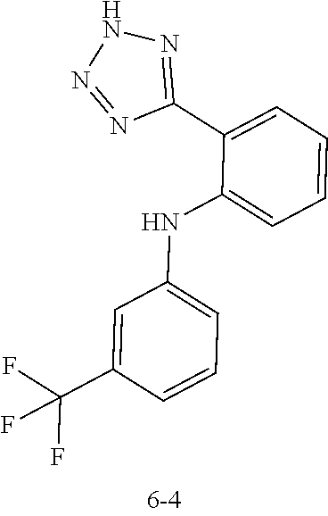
C1=C(C(F)(F)F)C=CC=C1NC1=CC=CC=C1C1=NNN=N1
